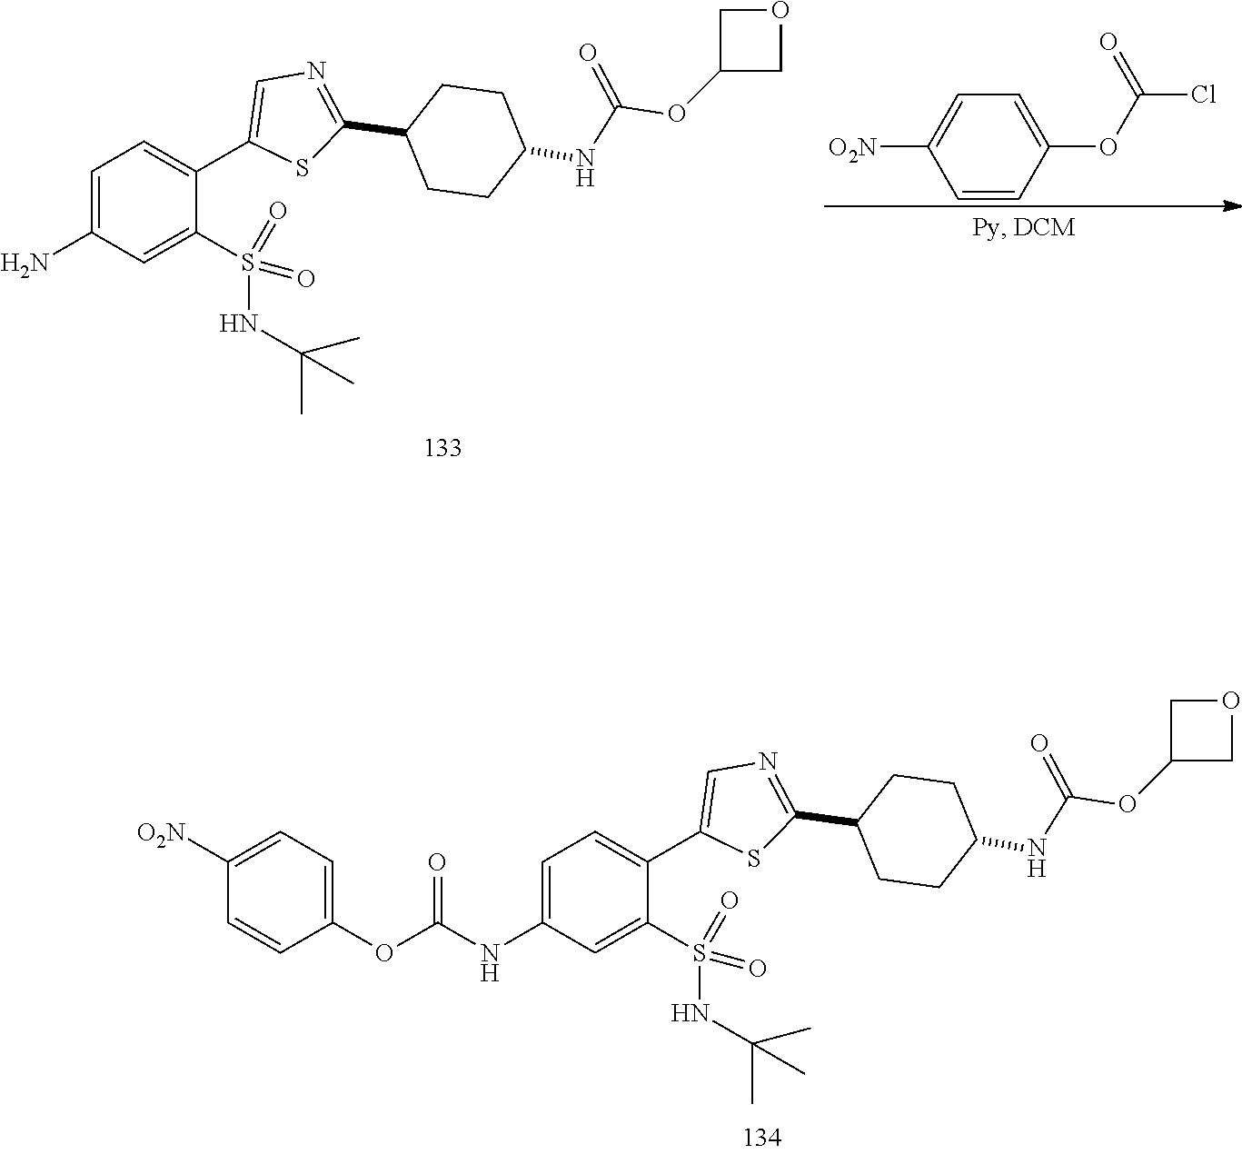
C1=C(C2=CN=C(C3CCC(NC(OC4COC4)=O)CC3)S2)C(S(=O)(NC(C)(C)C)=O)=CC(N)=C1.C1=C(OC(Cl)=O)C=CC([O2N])=C1.C1=C(C2=CN=C(C3CCC(NC(OC4COC4)=O)CC3)S2)C(S(=O)(NC(C)(C)C)=O)=CC(NC(OC2=CC=C([O2N])C=C2)=O)=C1
